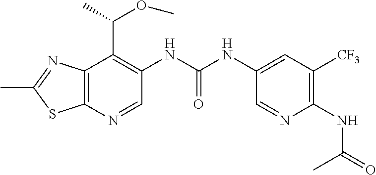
N(C1=C([CF3])C=C(NC(NC2=C(C(C)OC)C3=C(SC(C)=N3)N=C2)=O)C=N1)C(=O)C
